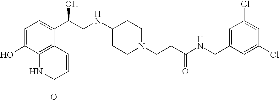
C1=C(O)C2=C(C(C(CNC3CCN(CCC(NCC4=CC(Cl)=CC(Cl)=C4)=O)CC3)O)=C1)C=CC(=O)N2
